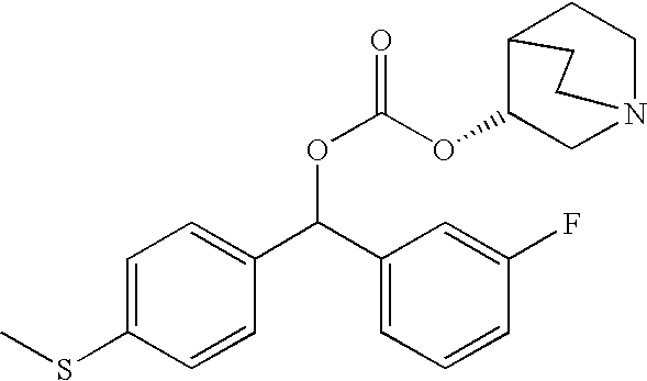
C1=C(SC)C=CC(C(C2=CC=CC(F)=C2)OC(=O)OC2CN3CCC2CC3)=C1
